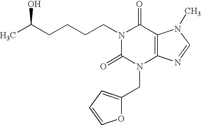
N1(CCCCC(C)O)C(=O)N(CC2=CC=CO2)C2=C(C1=O)N(C)C=N2
